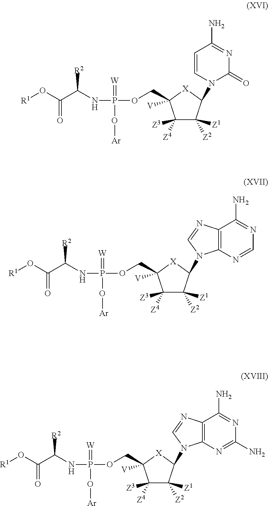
[R1]OC(C(NP(=[W])(OCC1([V])C([Z3])([Z4])C([Z1])([Z2])C(N2C(=O)N=C(N)C=C2)[X]1)O[Ar])[R2])=O.[R1]OC(C(NP(=[W])(OCC1([V])C([Z3])([Z4])C([Z1])([Z2])C(N2C3=C(C(N)=NC=N3)N=C2)[X]1)O[Ar])[R2])=O.[R1]OC(C(NP(=[W])(OCC1([V])C([Z3])([Z4])C([Z1])([Z2])C(N2C3=C(C(N)=NC(N)=N3)N=C2)[X]1)O[Ar])[R2])=O
